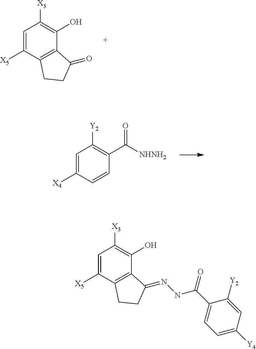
C1=C([X5])C2=C(C(O)=C1[X3])C(=O)CC2.C1=C([X4])C=CC(C([NHNH2])=O)=C1[Y2].C1=C([X5])C2=C(C(O)=C1[X3])C(=NNC(C1=CC=C([Y4])C=C1[Y2])=O)CC2
